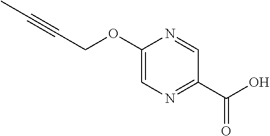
C1(OCC#CC)=CN=C(C(O)=O)C=N1
